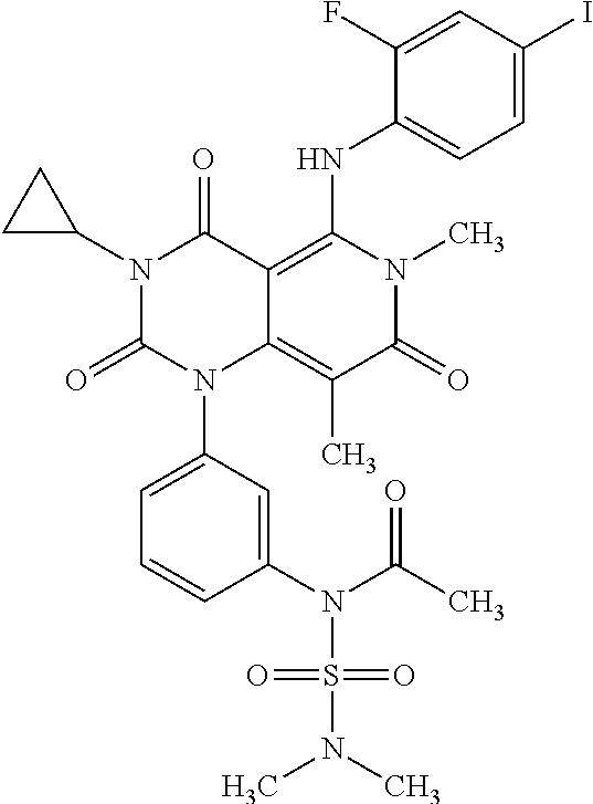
C1(N(C(C)=O)S(N(C)C)(=O)=O)=CC(N2C3=C(C)C(=O)N(C)C(NC4=CC=C(I)C=C4F)=C3C(=O)N(C3CC3)C2=O)=CC=C1
